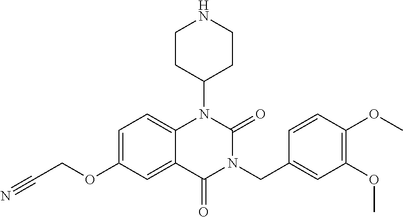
C1=C(OCC#N)C=C2C(=C1)N(C1CCNCC1)C(=O)N(CC1=CC(OC)=C(OC)C=C1)C2=O
